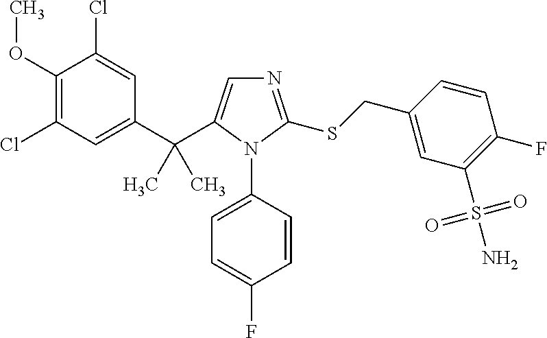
C1(OC)=C(Cl)C=C(C(C2=CN=C(SCC3=CC(S(N)(=O)=O)=C(F)C=C3)N2C2=CC=C(F)C=C2)(C)C)C=C1Cl
